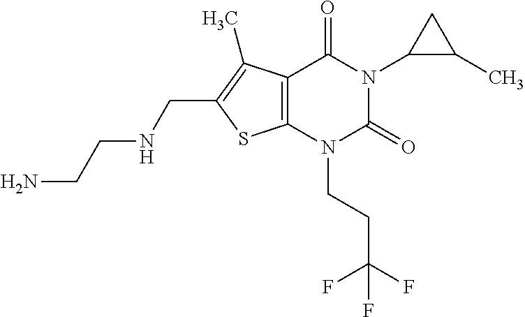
C12=C(N(CCC(F)(F)F)C(=O)N(C3C(C)C3)C1=O)SC(CNCCN)=C2C
